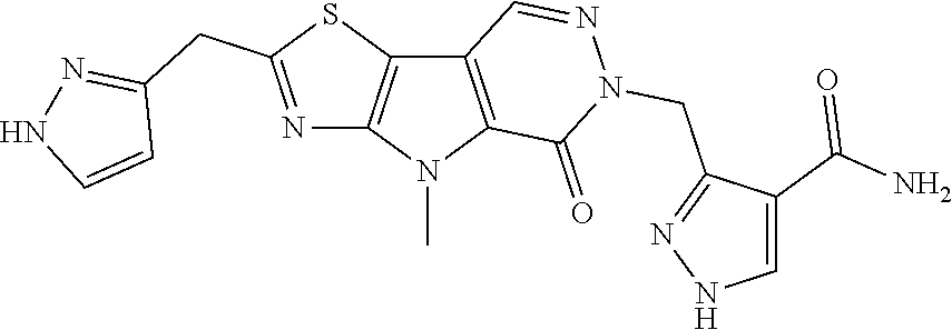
C12=C(N(C)C3=C1C=NN(CC1=NNC=C1C(N)=O)C3=O)N=C(CC1=NNC=C1)S2
